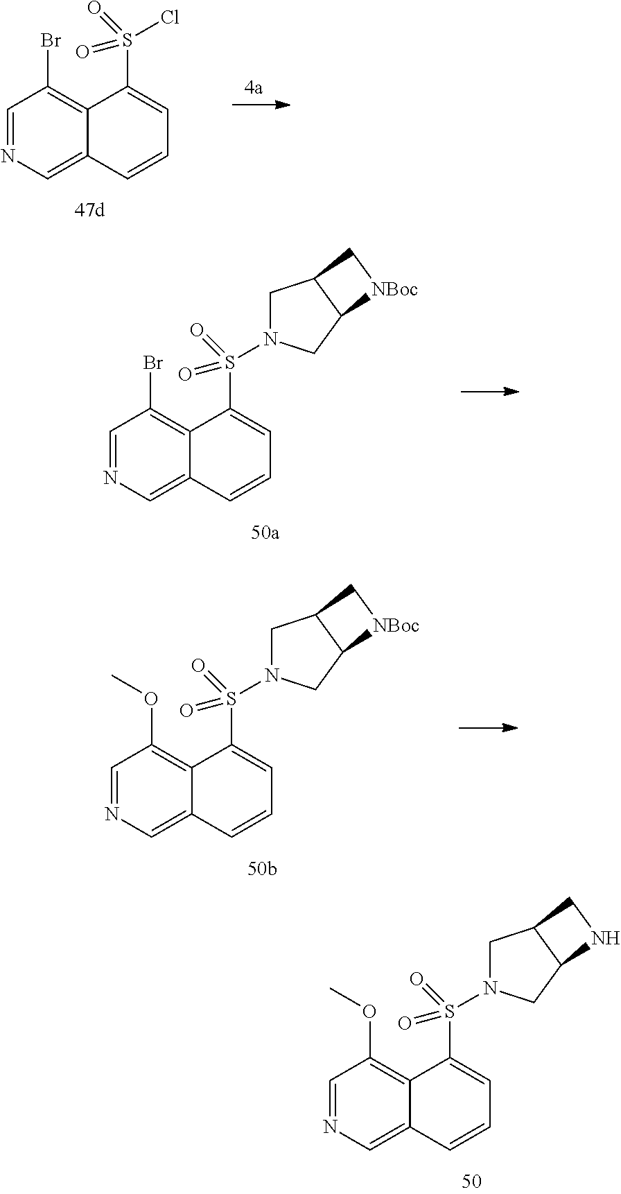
C1=NC=C2C(=C1Br)C(S(Cl)(=O)=O)=CC=C2.C1=NC=C2C(=C1Br)C(S(=O)(=O)N1CC3C(C1)[NBoc]C3)=CC=C2.C1=NC=C2C(=C1OC)C(S(=O)(=O)N1CC3C(C1)[NBoc]C3)=CC=C2.C1=NC=C2C(=C1OC)C(S(=O)(=O)N1CC3C(C1)NC3)=CC=C2
